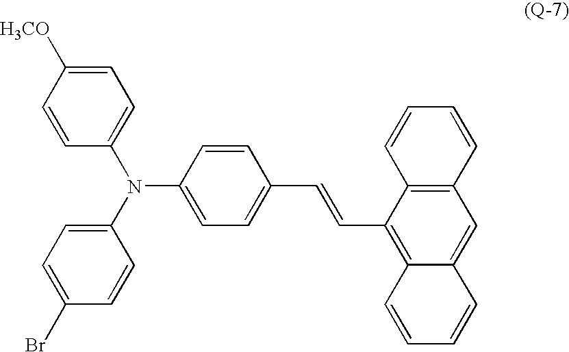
C1=CC([H3CO])=CC=C1N(C1=CC=C(Br)C=C1)C1=CC=C(C=CC2=C3C(=CC4=C2C=CC=C4)C=CC=C3)C=C1
